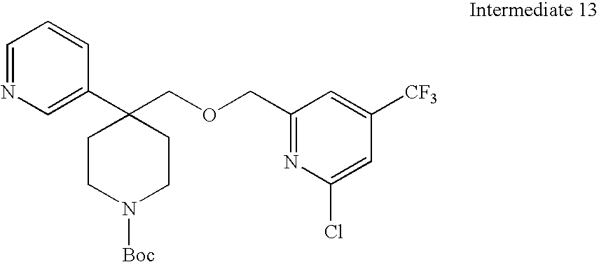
C1=NC=C(C2(COCC3=NC(Cl)=CC([CF3])=C3)CCN([Boc])CC2)C=C1
